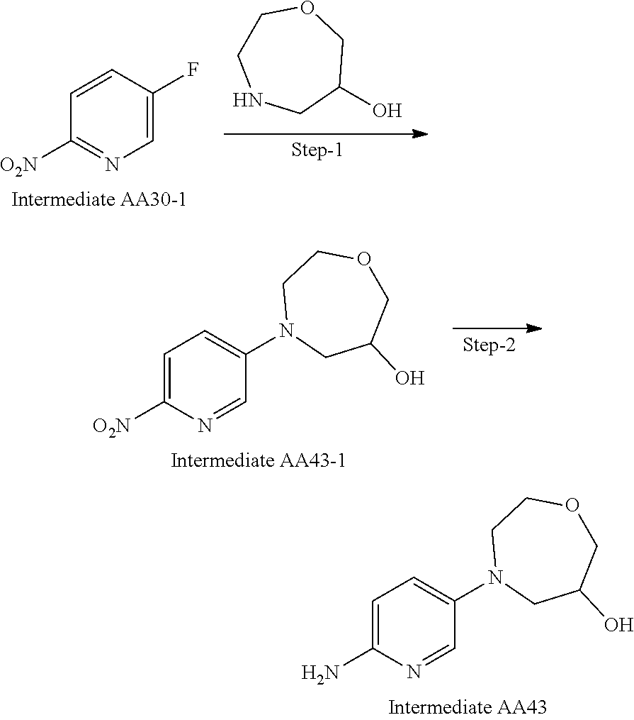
C1=C(N)N=CC(N2CC(O)COCC2)=C1.C1=CC(F)=CN=C1[O2N].C1(O)CNCCOC1.C1=C([O2N])N=CC(N2CC(O)COCC2)=C1
